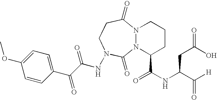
N12N(C(C(NC(C([H])=O)CC(=O)O)=O)CCC1)C(=O)N(NC(C(C1=CC=C(OC)C=C1)=O)=O)CCC2=O
